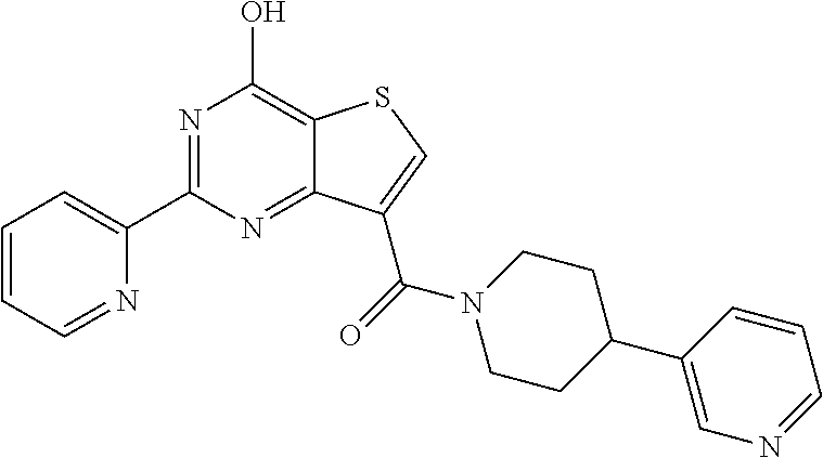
C1=CC=NC(C2=NC(O)=C3C(=N2)C(C(=O)N2CCC(C4=CN=CC=C4)CC2)=CS3)=C1
